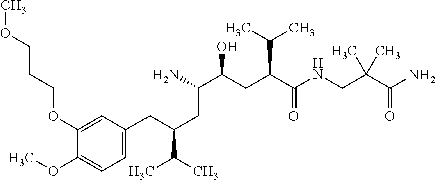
COCCCOC1=CC(CC(C(C)C)CC(C(CC(C(=O)NCC(C(N)=O)(C)C)C(C)C)O)N)=CC=C1OC
